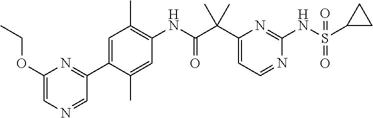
C1(C(C(NC2=C(C)C=C(C3=NC(OCC)=CN=C3)C(C)=C2)=O)(C)C)=CC=NC(NS(C2CC2)(=O)=O)=N1
